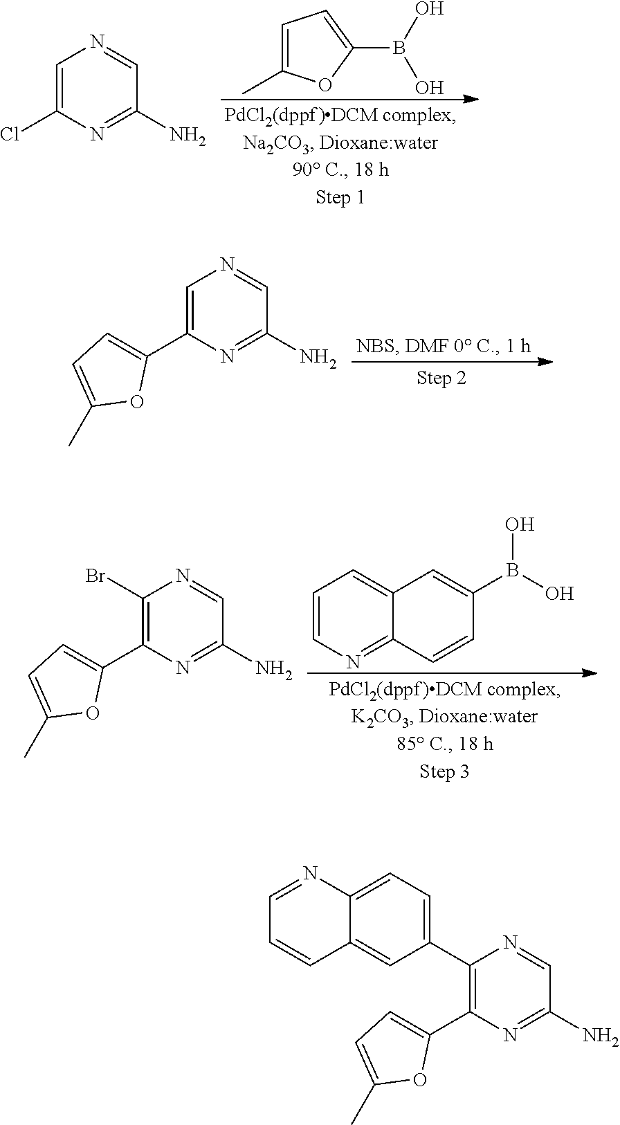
C1=C(C)OC(B(O)O)=C1.C1=C(Cl)N=C(N)C=N1.C1=C(C2=CC=C(C)O2)N=C(N)C=N1.C1(Br)=C(C2=CC=C(C)O2)N=C(N)C=N1.C1=CN=C2C(=C1)C=C(B(O)O)C=C2.C1(C2=CC=C3C(=C2)C=CC=N3)=C(C2=CC=C(C)O2)N=C(N)C=N1
